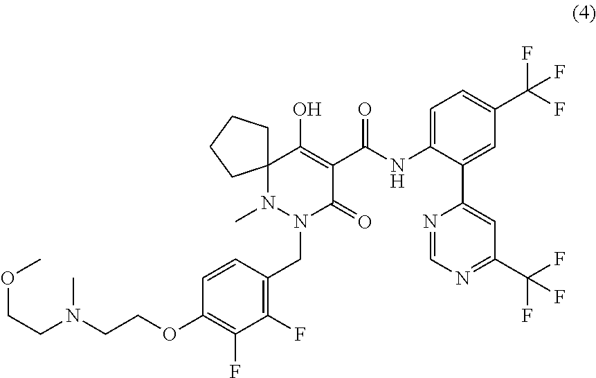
C12(N(C)N(CC3=C(F)C(F)=C(OCCN(CCOC)C)C=C3)C(=O)C(C(NC3=CC=C(C(F)(F)F)C=C3C3=CC(C(F)(F)F)=NC=N3)=O)=C1O)CCCC2
